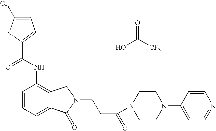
C1=C(Cl)SC(C(NC2=C3C(=CC=C2)C(=O)N(CCC(=O)N2CCN(C4=CC=NC=C4)CC2)C3)=O)=C1.OC([CF3])=O
